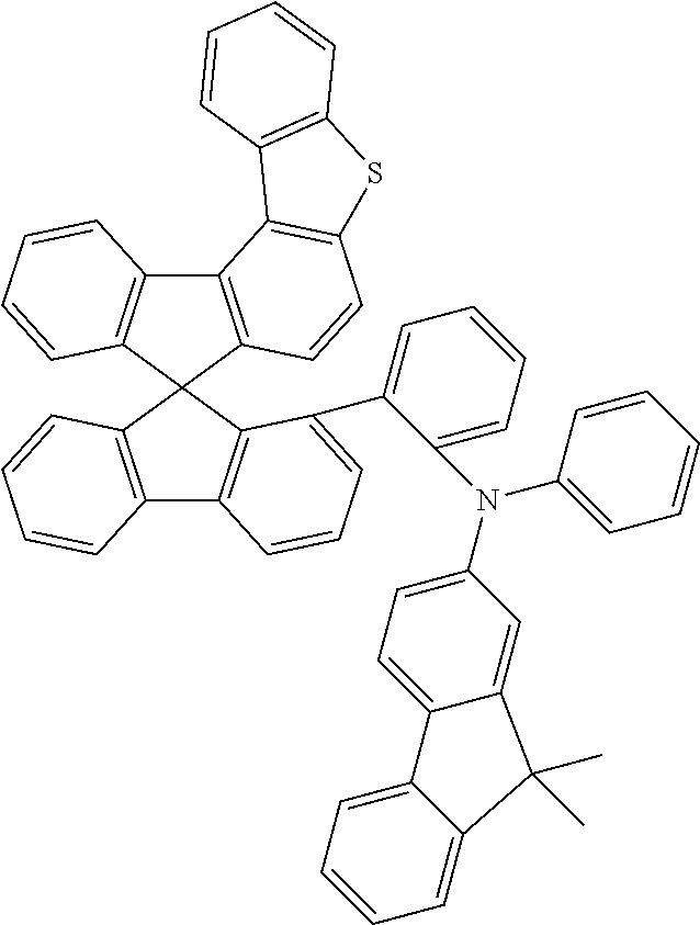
C12=C(C3(C4=C1C=CC=C4)C1=C(C4=C3C(C3=CC=CC=C3N(C3=CC=C5C(=C3)C(C)(C)C3=CC=CC=C53)C3=CC=CC=C3)=CC=C4)C=CC=C1)C=CC1=C2C2=C(S1)C=CC=C2
